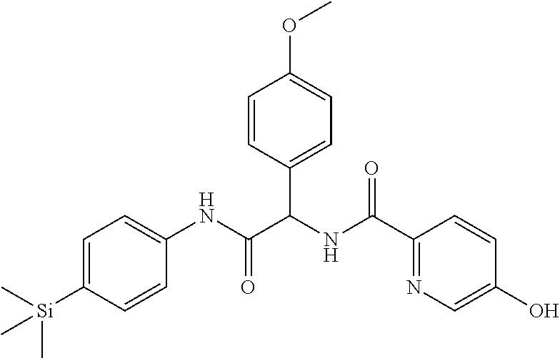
C1=C([Si](C)(C)C)C=CC(NC(C(NC(=O)C2=NC=C(O)C=C2)C2=CC=C(OC)C=C2)=O)=C1
